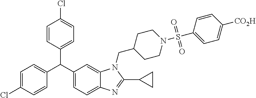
C1=C(Cl)C=CC(C(C2=CC=C3C(=C2)N(CC2CCN(S(=O)(=O)C4=CC=C([CO2H])C=C4)CC2)C(C2CC2)=N3)C2=CC=C(Cl)C=C2)=C1
